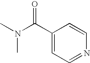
CN(C(C1=CC=NC=C1)=O)C
